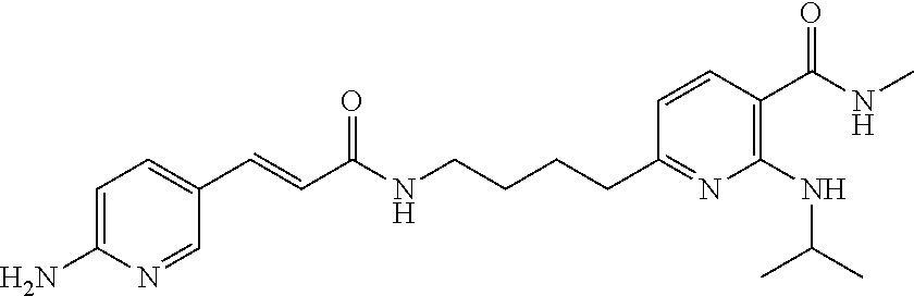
C1=C(N)N=CC(C=CC(NCCCCC2=NC(NC(C)C)=C(C(NC)=O)C=C2)=O)=C1
